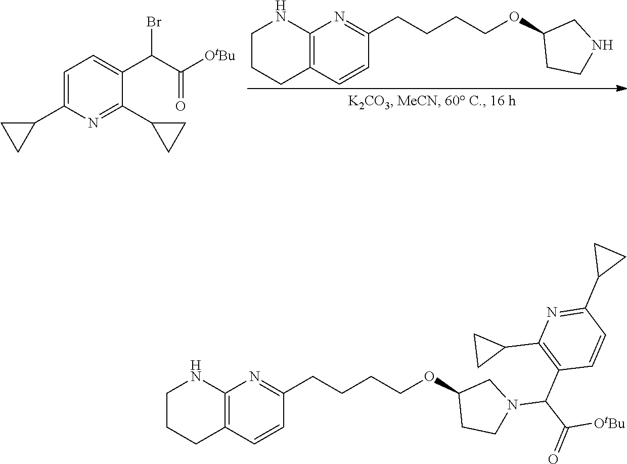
C1CCC2=C(N1)N=C(CCCCOC1CCNC1)C=C2.C1=C(C2CC2)N=C(C2CC2)C(C(C([OtBu])=O)Br)=C1.C1CCC2=C(N1)N=C(CCCCOC1CCN(C(C([OtBu])=O)C3=C(C4CC4)N=C(C4CC4)C=C3)C1)C=C2
